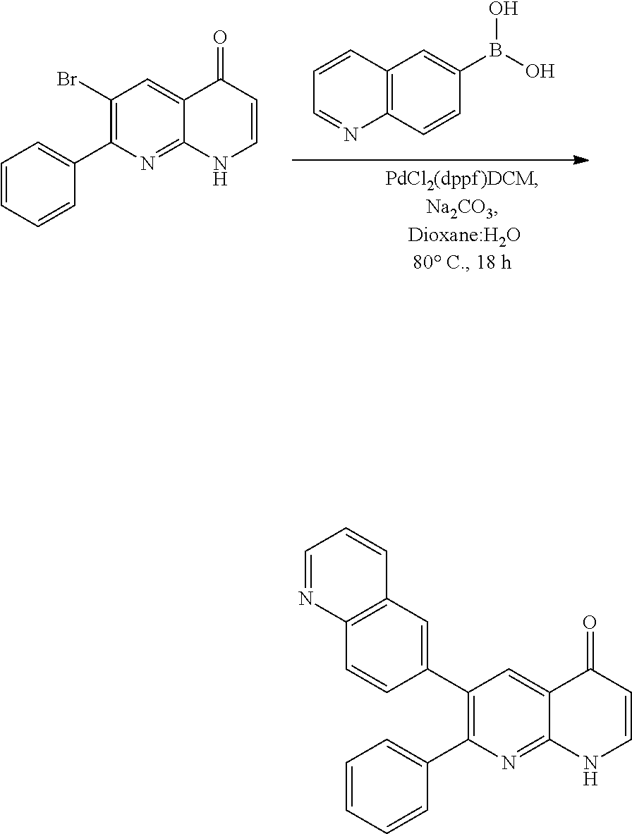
C1(Br)=C(C2=CC=CC=C2)N=C2C(=C1)C(=O)C=CN2.C1=CC(B(O)O)=CC2=C1N=CC=C2.C1(C2=CC3=C(C=C2)N=CC=C3)=C(C2=CC=CC=C2)N=C2C(=C1)C(=O)C=CN2
